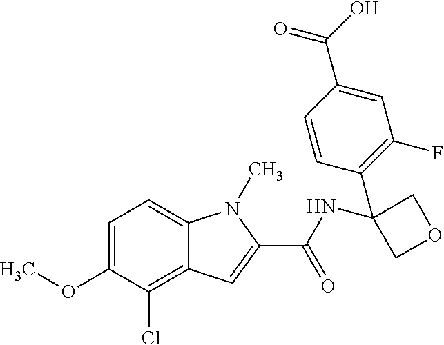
C1=C(OC)C(Cl)=C2C(=C1)N(C)C(C(NC1(C3=C(F)C=C(C(=O)O)C=C3)COC1)=O)=C2
